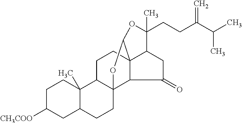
C1C([CH3COO])CC2C(C)(C1)C1C3(CC2)C2C4(CC1)C(CC2=O)C(CCC(C(C)C)=C)(C)OC4O3
